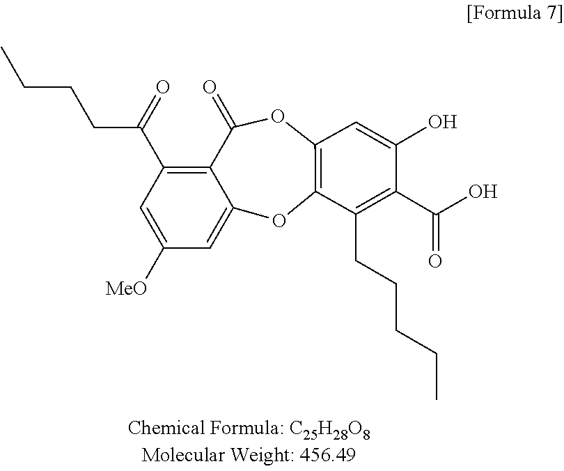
C1(C(=O)CCCC)=C2C(=O)OC3=C(OC2=CC([MeO])=C1)C(CCCCC)=C(C(O)=O)C(O)=C3
